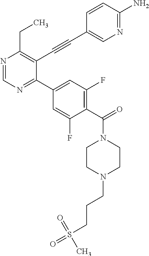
N1=CN=C(C2=CC(F)=C(C(=O)N3CCN(CCCS(=O)(=O)C)CC3)C(F)=C2)C(C#CC2=CN=C(N)C=C2)=C1CC
